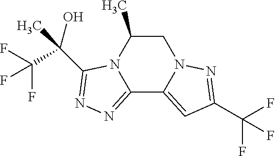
C1C(C)N2C(=NN=C2C(O)(C)C(F)(F)F)C2=CC(C(F)(F)F)=NN12
